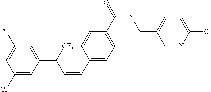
C1=CC(C(=O)NCC2=CC=C(Cl)N=C2)=C(C)C=C1C=CC(C1=CC(Cl)=CC(Cl)=C1)[CF3]
